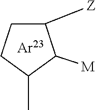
C1([Z])CCC(C)C1[M]
